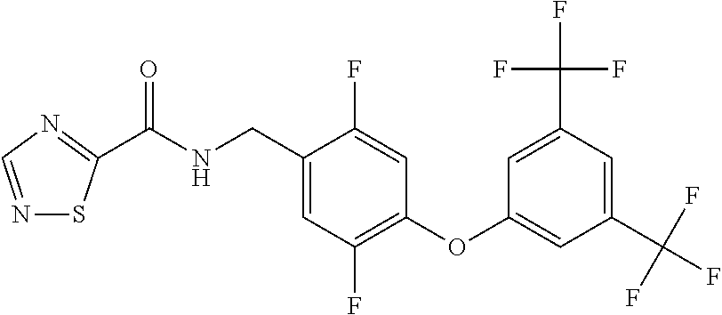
N1=CN=C(C(NCC2=CC(F)=C(OC3=CC(C(F)(F)F)=CC(C(F)(F)F)=C3)C=C2F)=O)S1
